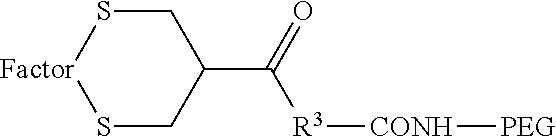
C1S[Factor]SCC1C(=O)[R3][CONH][PEG]
